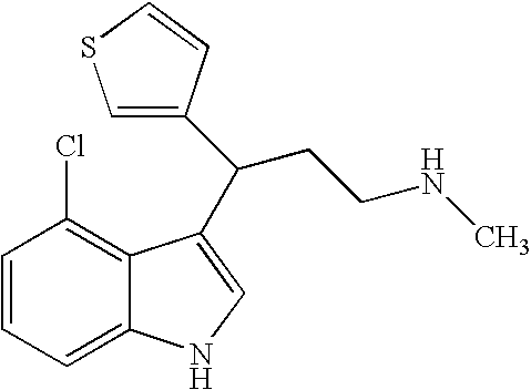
C1=CC=C2C(=C1Cl)C(C(CCNC)C1=CSC=C1)=CN2
